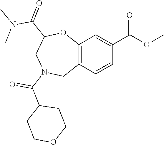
C12=C(C=CC(C(OC)=O)=C1)CN(C(C1CCOCC1)=O)CC(C(=O)N(C)C)O2
